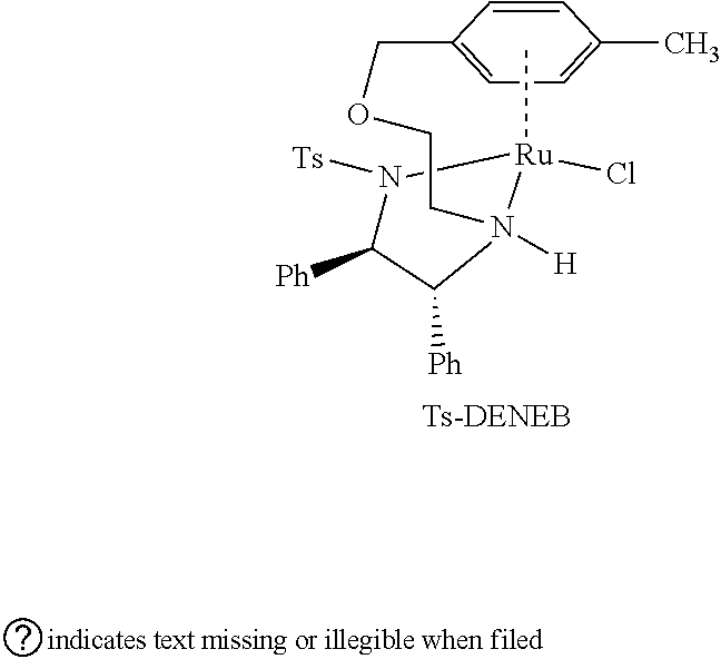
CC1=CC=C(COCCN([H])[Ru](Cl)(N([Ts])C(C(C)[Ph])[Ph])C)C=C1
